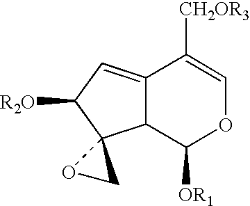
C12=CC([R2O])C3(C1C([OR1])OC=C2[CH2OR3])OC3
